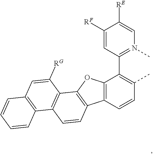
C12=C(C=CC(C)=C1C1=N(C)C=C([RE])C([RF])=C1)C1=C(O2)C2=C(C=C1)C1=C(C=C2[RG])C=CC=C1
